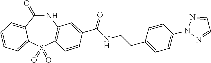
N1C(=O)C2=CC=CC=C2S(=O)(=O)C2=C1C=C(C(NCCC1=CC=C(N3N=CC=N3)C=C1)=O)C=C2
